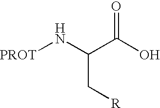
C(C[R])(N[PROT])C(O)=O
